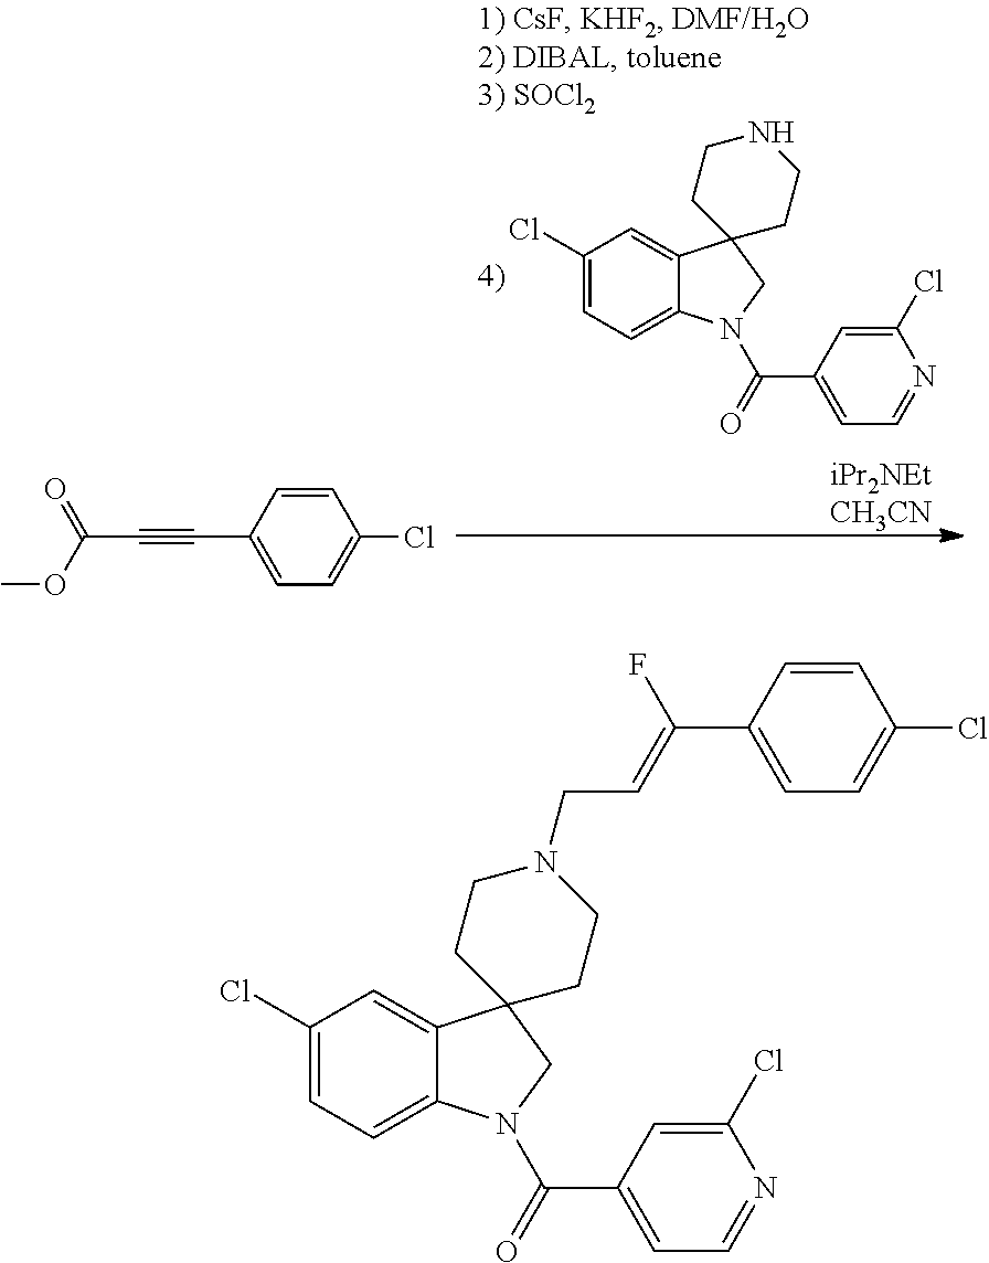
C1(Cl)=CC=C2C(=C1)C1(CN2C(=O)C2=CC=NC(Cl)=C2)CCNCC1.C1=CC(C#CC(=O)OC)=CC=C1Cl.C1(Cl)=CC=C2C(=C1)C1(CN2C(=O)C2=CC=NC(Cl)=C2)CCN(CC=C(C2=CC=C(Cl)C=C2)F)CC1
